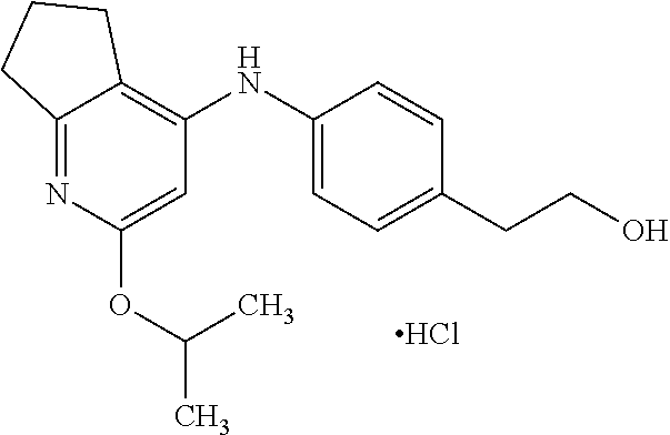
C1=C(OC(C)C)N=C2C(=C1NC1=CC=C(CCO)C=C1)CCC2.Cl
